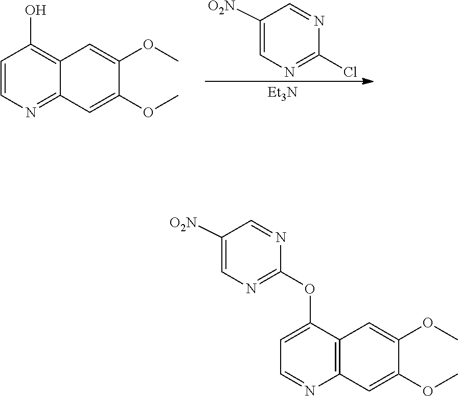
C1([O2N])=CN=C(Cl)N=C1.[Et3N].C12=C(O)C=CN=C1C=C(OC)C(OC)=C2.C1([O2N])=CN=C(OC2=CC=NC3=C2C=C(OC)C(OC)=C3)N=C1
